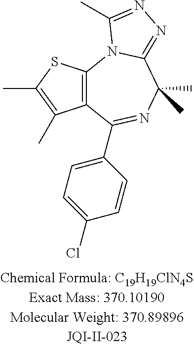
C12=C(SC(C)=C1C)N1C(=NN=C1C)C(C)(C)N=C2C1=CC=C(Cl)C=C1
